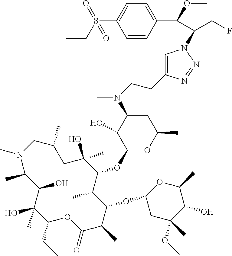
C1(N(CCC2=CN(C(CF)C(C3=CC=C(S(CC)(=O)=O)C=C3)OC)N=N2)C)C(O)C(OC2C(C)C(OC3CC(C)(OC)C(O)C(C)O3)C(C)C(=O)OC(CC)C(O)(C)C(O)C(C)N(C)CC(C)CC2(O)C)OC(C)C1
